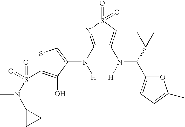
C1(N([H])C2=CSC(S(=O)(=O)N(C3CC3)C)=C2O)=NS(=O)(=O)C=C1N([H])C(C(C)(C)C)C1=CC=C(C)O1
